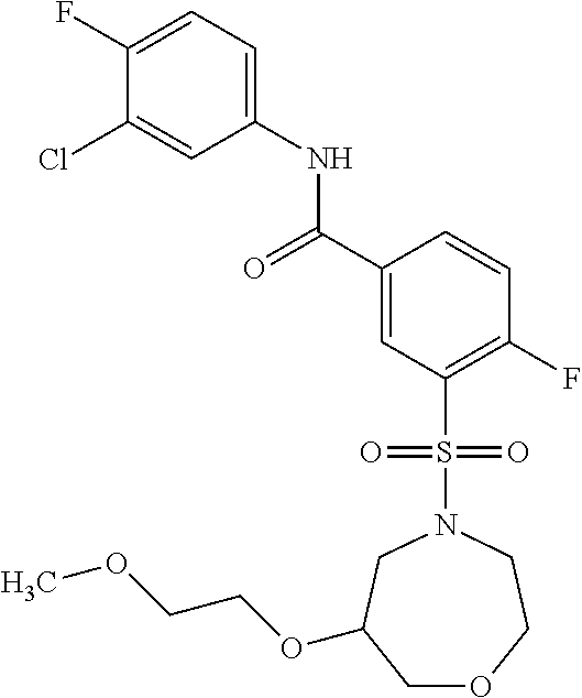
C(C1=CC(S(N2CCOCC(OCCOC)C2)(=O)=O)=C(F)C=C1)(=O)NC1=CC=C(F)C(Cl)=C1
